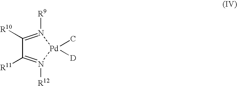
C1([R10])=N([R9])[Pd](C)([D])N([R12])=C1[R11]
